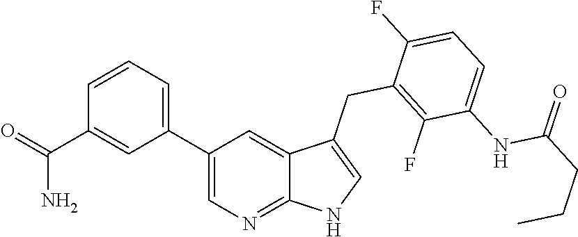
C1(C2=CC=CC(C(=O)N)=C2)=CN=C2C(=C1)C(CC1=C(F)C(NC(CCC)=O)=CC=C1F)=CN2
